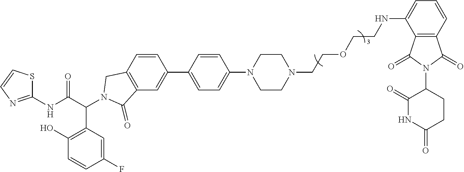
O=C1CCC(N2C(=O)C3=C(C(NCCCOCCN4CCN(C5=CC=C(C6=CC7=C(CN(C(C(NC8=NC=CS8)=O)C8=C(O)C=CC(F)=C8)C7=O)C=C6)C=C5)CC4)=CC=C3)C2=O)C(=O)N1
